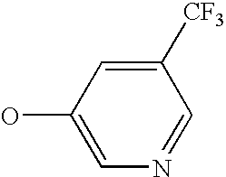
OC1=CN=CC([CF3])=C1
